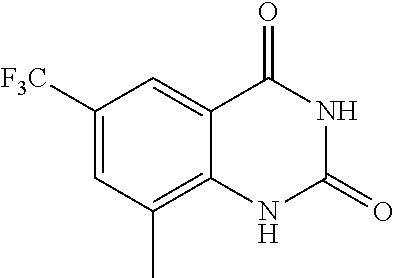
C1([F3C])=CC(C)=C2C(=C1)C(=O)NC(=O)N2
